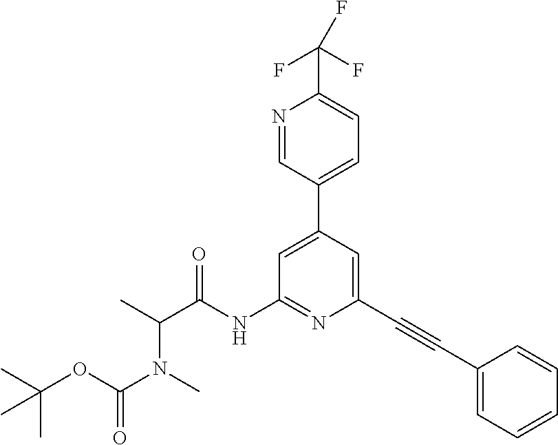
CC(OC(N(C)C(C)C(NC1=NC(C#CC2=CC=CC=C2)=CC(C2=CC=C(C(F)(F)F)N=C2)=C1)=O)=O)(C)C
